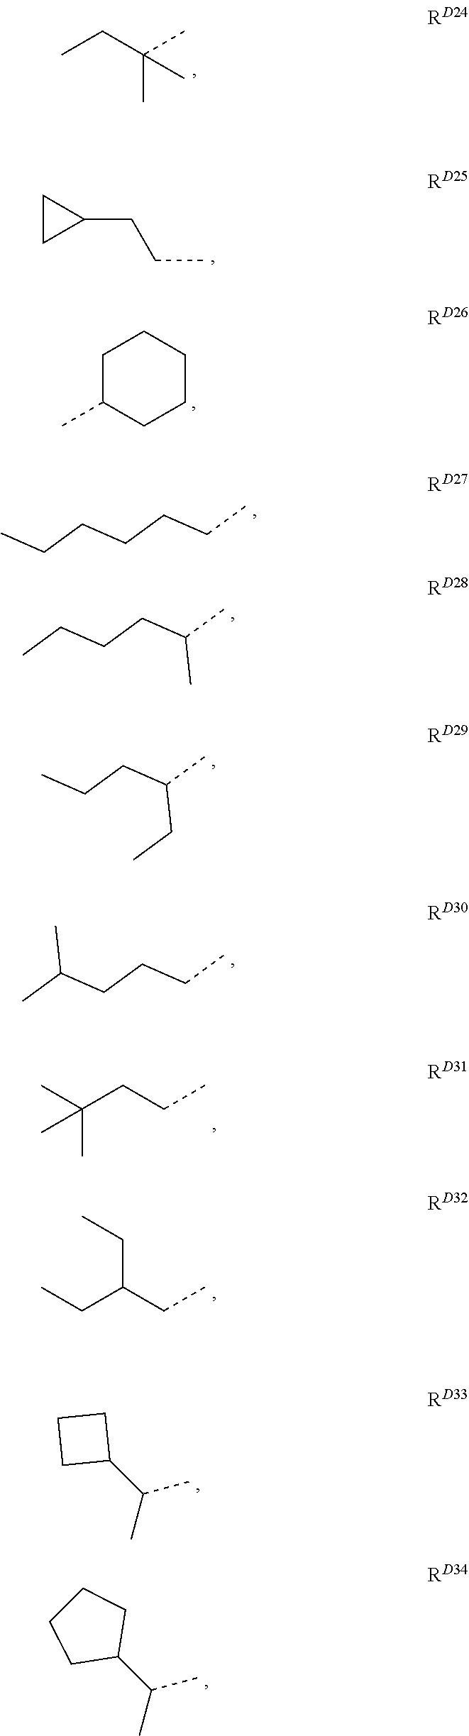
CCC(C)(C)C.C1CC1CCC.C1C(C)CCCC1.CCCCCCC.CCCCC(C)C.CCCC(C)CC.CC(CCCC)C.C(CCC)(C)(C)C.C(C(CC)CC)C.C1(C(C)C)CCC1.C1(C(C)C)CCCC1
